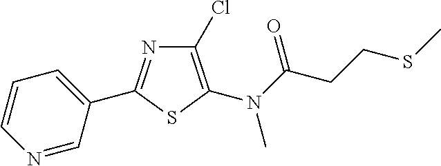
C1(Cl)=C(N(C(CCSC)=O)C)SC(C2=CC=CN=C2)=N1
